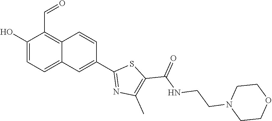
OC1=CC=C2C(=C1C=O)C=CC(C1=NC(C)=C(C(NCCN3CCOCC3)=O)S1)=C2
